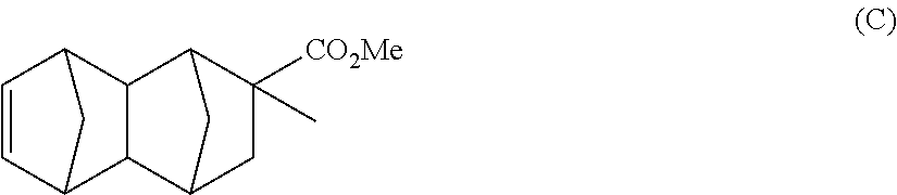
C1=CC2C3C(C1C2)C1C([CO2Me])(C)CC3C1
